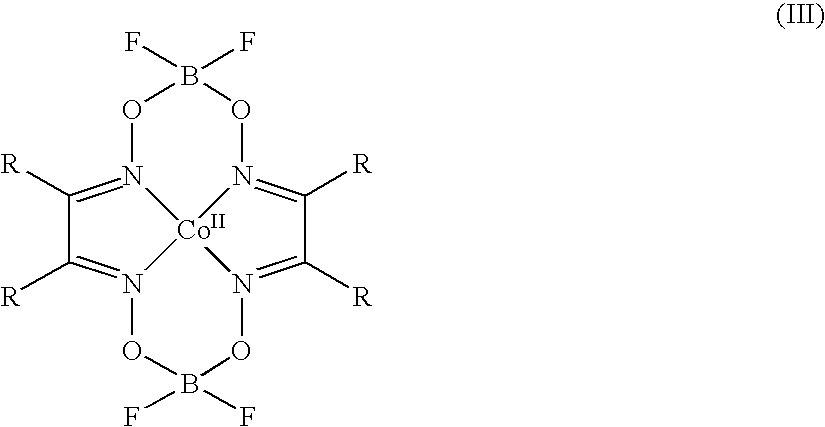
C1([R])=N2OB(F)(F)ON3=C([R])C([R])=N4OB(F)(F)ON(=C1[R])[Co]234
